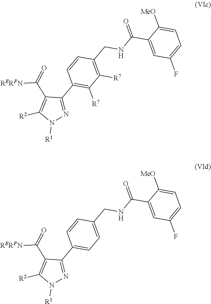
C1(C(NCC2=C([R7])C([R7])=C(C3=NN([R1])C([R2])=C3C(=O)[RERFN])C=C2)=O)=CC(F)=CC=C1[MeO].C1(C(NCC2=CC=C(C3=NN([R1])C([R2])=C3C(=O)[RERFN])C=C2)=O)=CC(F)=CC=C1[MeO]
